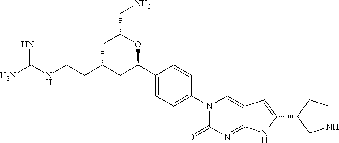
NC(NCCC1CC(C2=CC=C(N3C(=O)N=C4C(=C3)C=C(C3CNCC3)N4)C=C2)OC(CN)C1)=N
